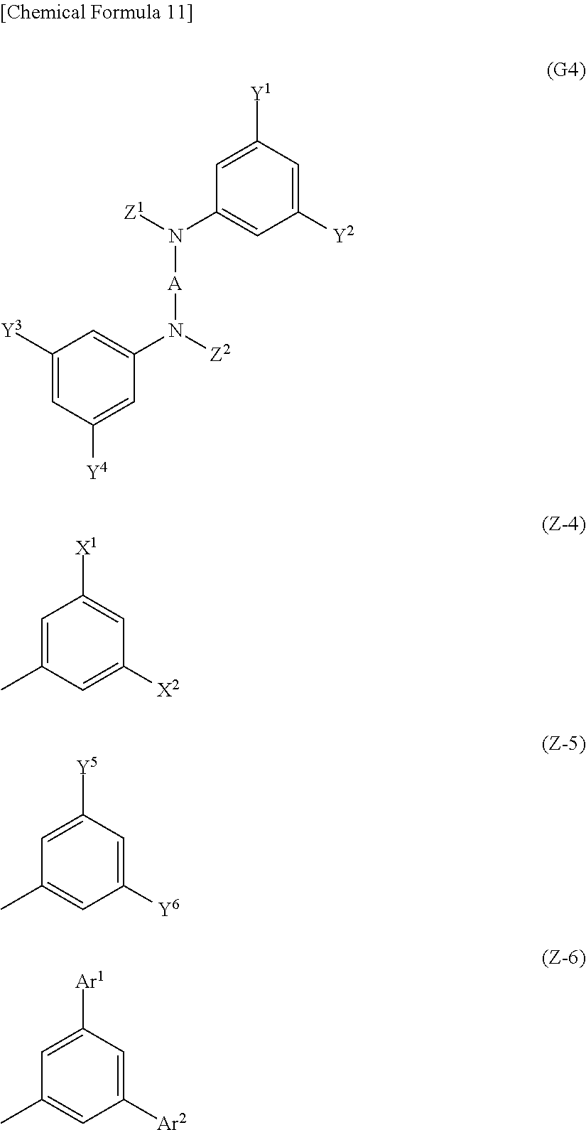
C1([Y3])=CC([Y4])=CC(N([Z2])[A]N(C2=CC([Y2])=CC([Y1])=C2)[Z1])=C1.C1=C(C)C=C([X2])C=C1[X1].C1=C([Y5])C=C([Y6])C=C1C.C1=C([Ar1])C=C([Ar2])C=C1C
